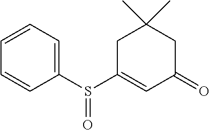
C1=CC=C(S(C2=CC(=O)CC(C)(C)C2)=O)C=C1
